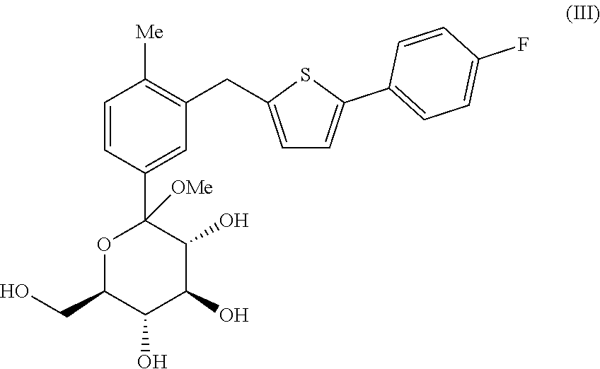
C1=CC(C2([OMe])OC(CO)C(O)C(O)C2O)=CC(CC2=CC=C(C3=CC=C(F)C=C3)S2)=C1[Me]
